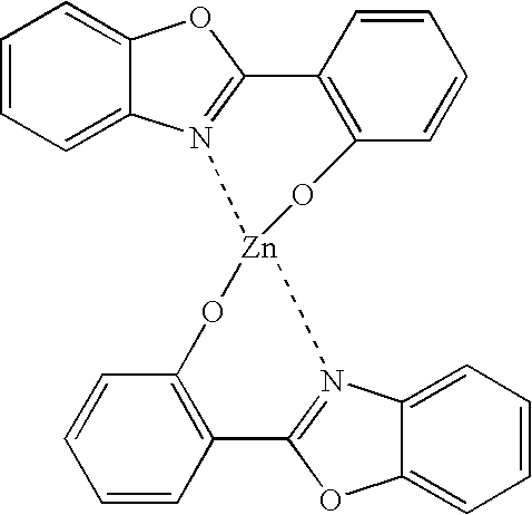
C1=CC=C2C(=C1)OC1=N2[Zn]2(OC3=C1C=CC=C3)OC1=C(C=CC=C1)C1=N2C2=CC=CC=C2O1
